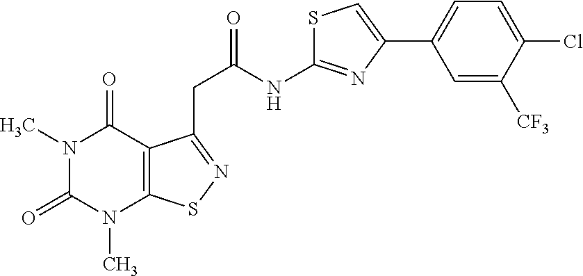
N1(C)C(=O)N(C)C2=C(C1=O)C(CC(=O)NC1=NC(C3=CC=C(Cl)C([CF3])=C3)=CS1)=NS2
